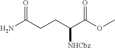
NC(CCC(C(OC)=O)[NHCbz])=O
